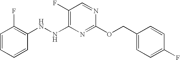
C1(F)=C(NNC2=C(F)C=CC=C2)N=C(OCC2=CC=C(F)C=C2)N=C1
